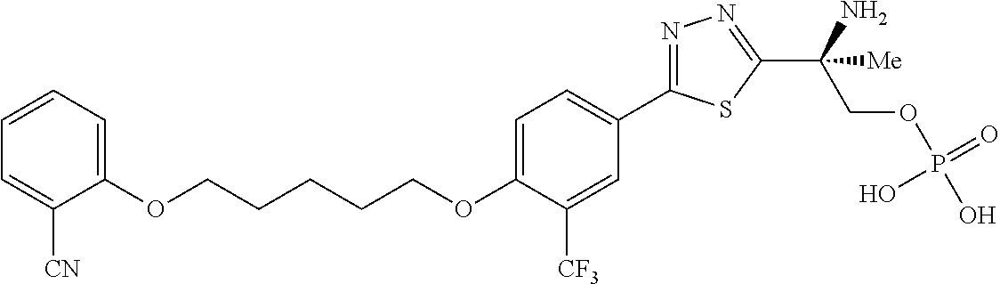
C(CCCCOC1=CC=C(C2=NN=C(C(COP(O)(=O)O)(N)[Me])S2)C=C1[CF3])OC1=CC=CC=C1[CN]
